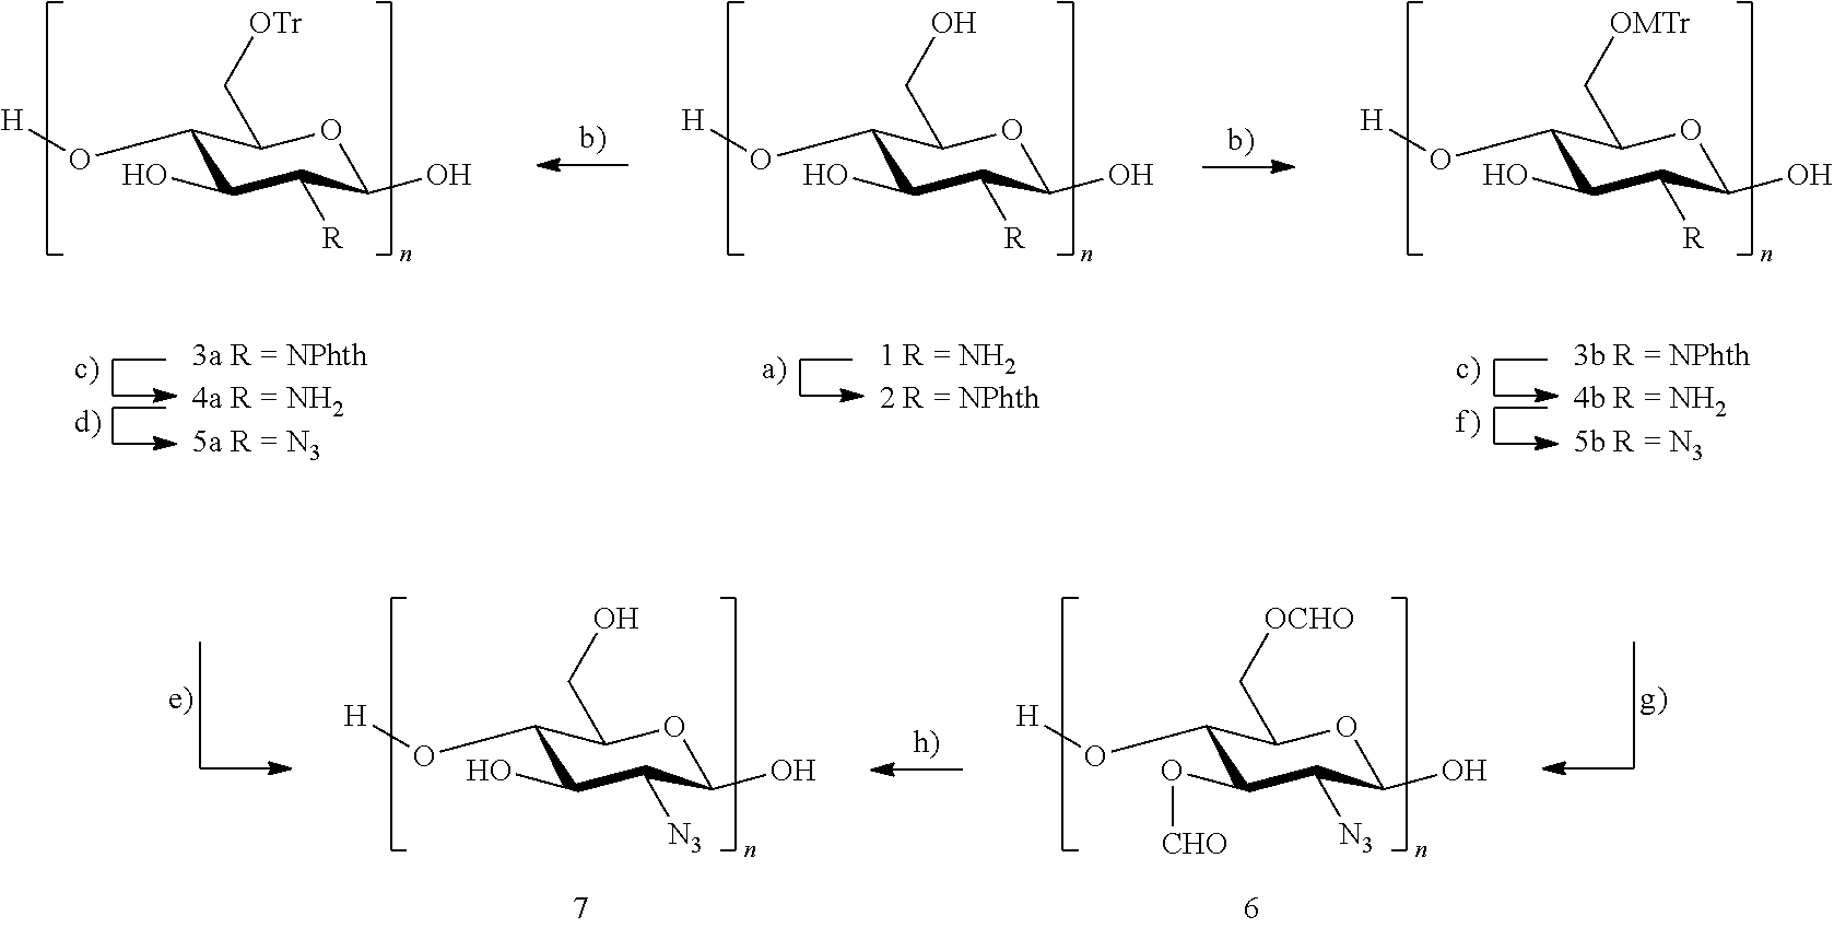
C1(O[H])C(O)C([R])C(O)OC1C[OTr].C1(O[H])C(O)C([R])C(O)OC1CO.C1(O[H])C(O)C([R])C(O)OC1C[OMTr].C1(O[H])C(O[CHO])C([N3])C(O)OC1C[OCHO].C1(O[H])C(O)C([N3])C(O)OC1CO
